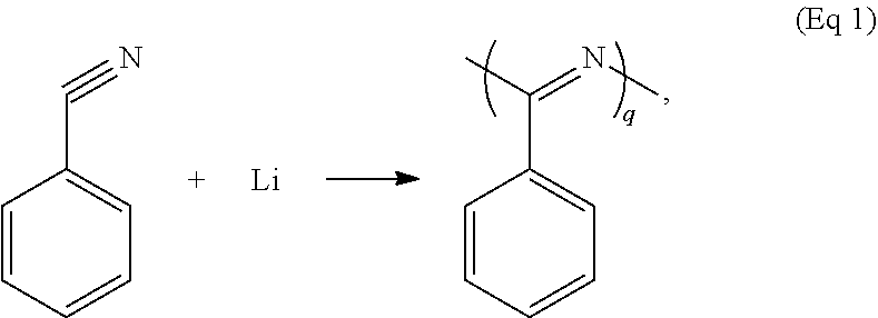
C1=CC=CC=C1C(=NC)C.C1=CC=CC=C1C#N.[Li]
